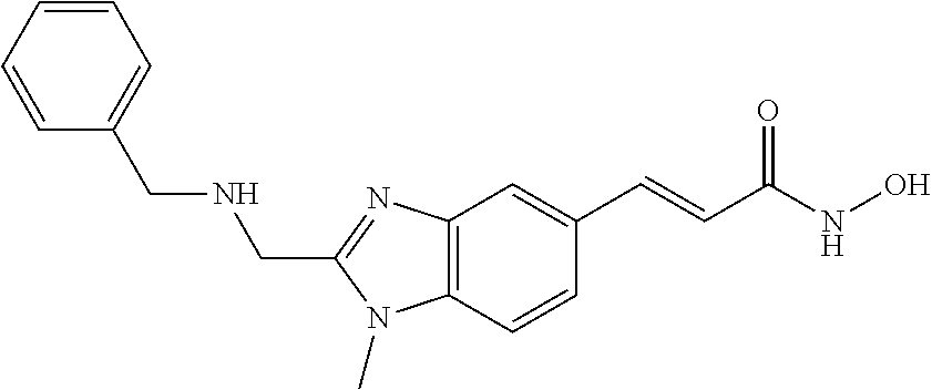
C12=C(C=CC(C=CC(NO)=O)=C1)N(C)C(CNCC1=CC=CC=C1)=N2
